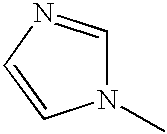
N1(C)C=NC=C1
